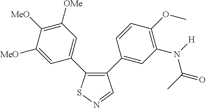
C1([MeO])=CC(C2=C(C3=CC(N(C(C)=O)[H])=C(OC)C=C3)C=NS2)=CC([OMe])=C1[MeO]
